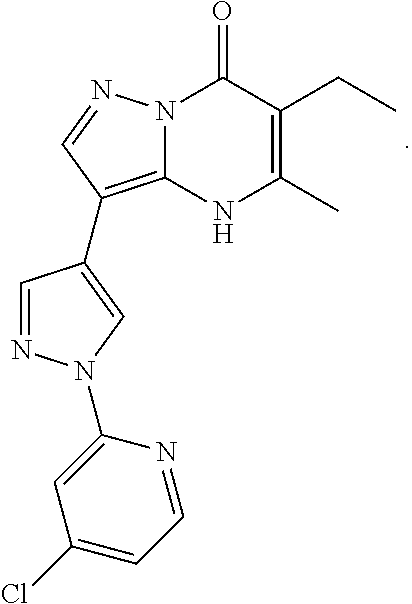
N12C(=C(C3=CN(C4=CC(Cl)=CC=N4)N=C3)C=N1)NC(C)=C(CC)C2=O
